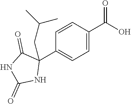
C1=C(C(O)=O)C=CC(C2(CC(C)C)C(=O)NC(=O)N2)=C1
